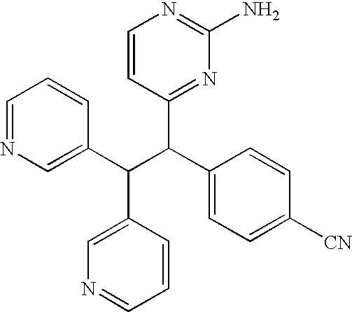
C1=NC=C(C(C(C2=CC=C([CN])C=C2)C2=NC(N)=NC=C2)C2=CN=CC=C2)C=C1
